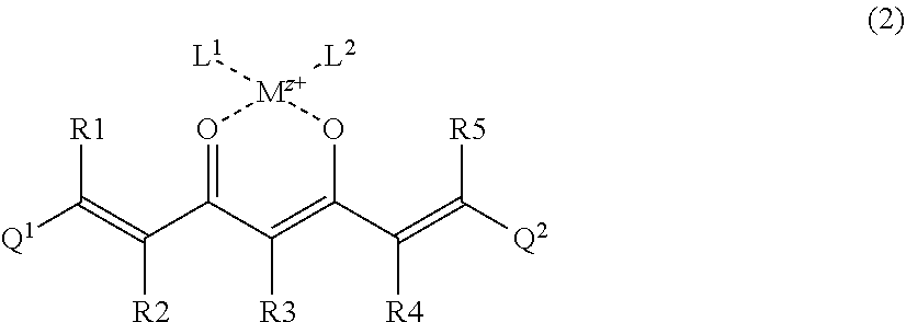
[Q1]C(=C(C1=O[Mz+]([L2])([L1])OC(C(=C([Q2])[R5])[R4])=C1[R3])[R2])[R1]
